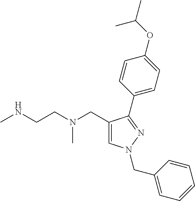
C1=C(CN(CCNC)C)C(C2=CC=C(OC(C)C)C=C2)=NN1CC1=CC=CC=C1
